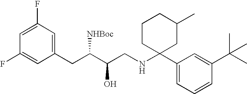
C1=C(F)C=C(CC(C(CNC2(C3=CC=CC(C(C)(C)C)=C3)CC(C)CCC2)O)[NHBoc])C=C1F
